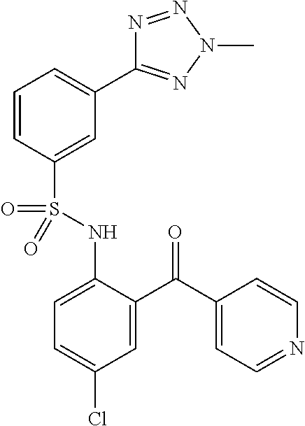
C1=C(C(C2=CC=NC=C2)=O)C(NS(C2=CC(C3=NN(C)N=N3)=CC=C2)(=O)=O)=CC=C1Cl
